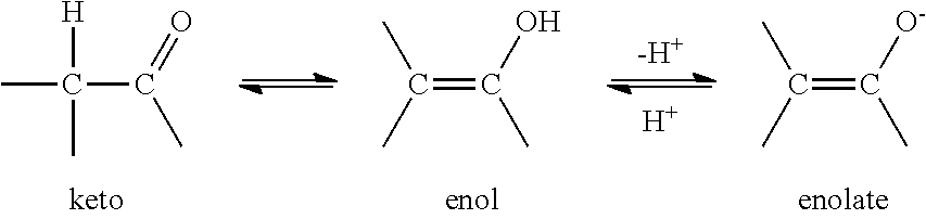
C(=C(C)[O-])(C)C.C(=C(C)O)(C)C.C(C(C)=O)(C)([H])C.[-H+].[H]
